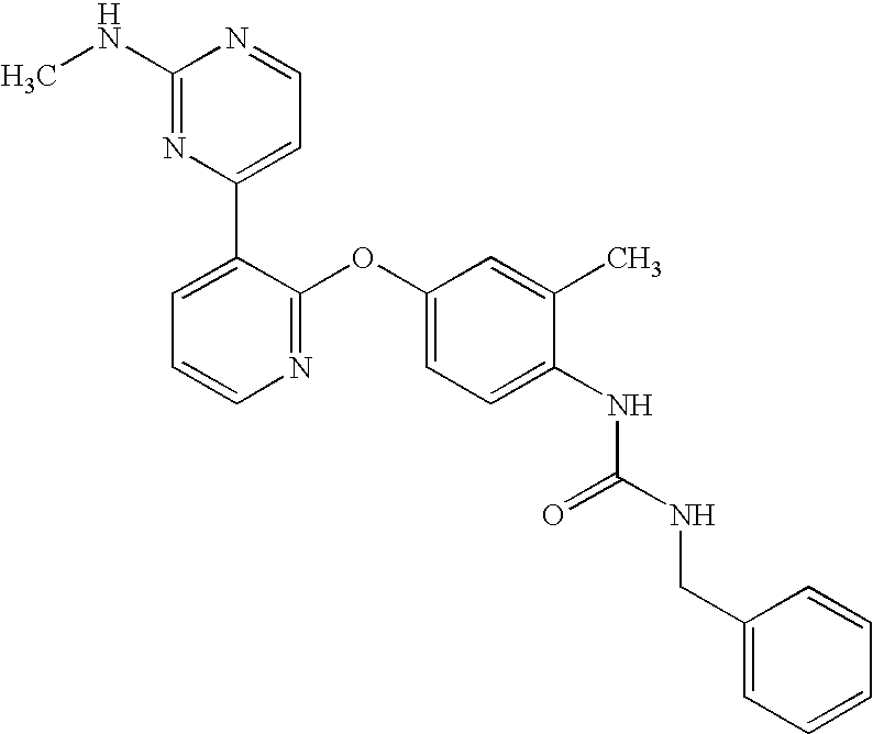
C1(NC)=NC(C2=CC=CN=C2OC2=CC=C(NC(NCC3=CC=CC=C3)=O)C(C)=C2)=CC=N1
